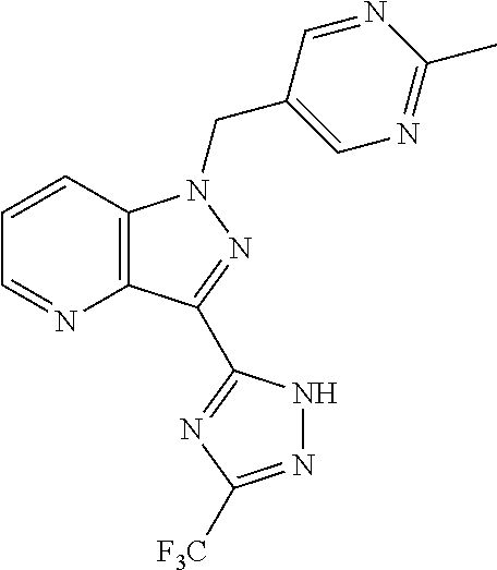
C12=C(C=CC=N1)N(CC1=CN=C(C)N=C1)N=C2C1=NC([F3C])=NN1
